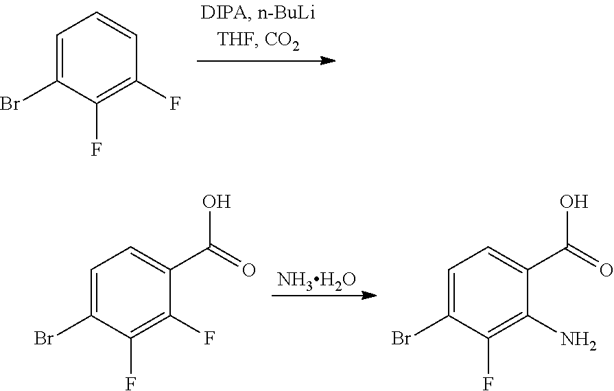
C1=C(Br)C(F)=C(F)C=C1.C1=C(Br)C(F)=C(F)C(C(=O)O)=C1.[NH3H2O].C1=C(Br)C(F)=C(N)C(C(=O)O)=C1
